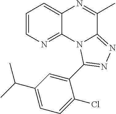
C1=CN=C2C(=C1)N=C(C)C1=NN=C(C3=CC(C(C)C)=CC=C3Cl)N21
